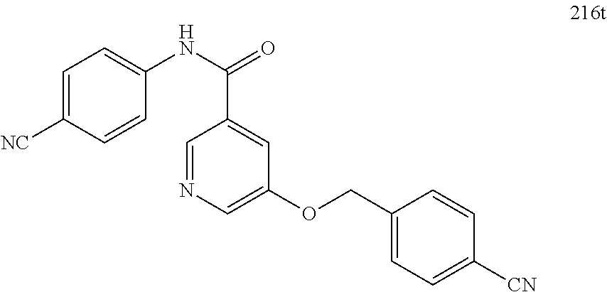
C1=C([NC])C=CC(NC(=O)C2=CC(OCC3=CC=C([CN])C=C3)=CN=C2)=C1
